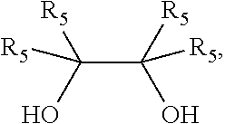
C(C([R5])(O)[R5])(O)([R5])[R5]
